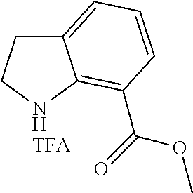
C12=CC=CC(C(=O)OC)=C1NCC2
